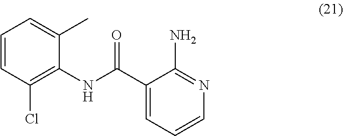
C1=CC(Cl)=C(NC(C2=CC=CN=C2N)=O)C(C)=C1
